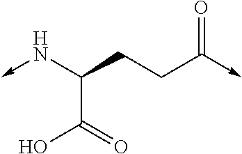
N(->C)C(CCC(=O)->C)C(O)=O
